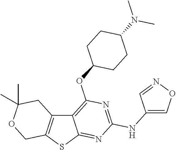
C12=C(SC3=NC(NC4=CON=C4)=NC(OC4CCC(N(C)C)CC4)=C13)COC(C)(C)C2
